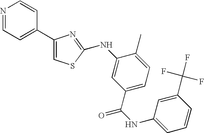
N1=CC=C(C2=CSC(NC3=CC(C(NC4=CC=CC(C(F)(F)F)=C4)=O)=CC=C3C)=N2)C=C1
